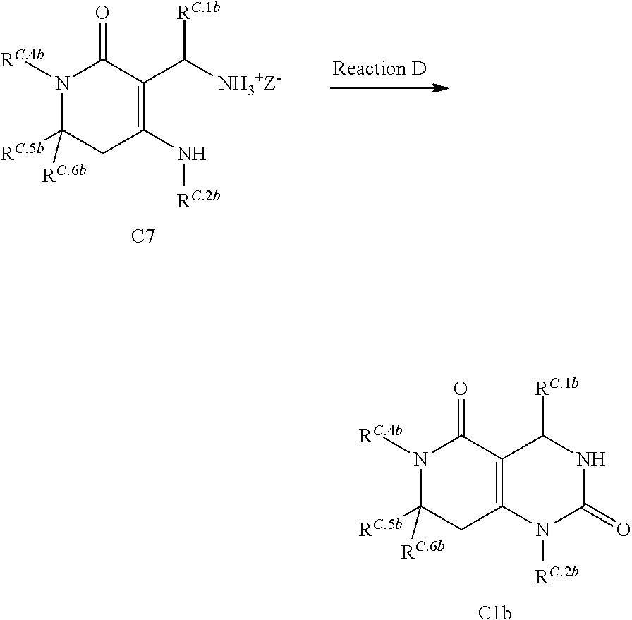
N1([RC.4b])C([RC.5b])([RC.6b])CC(N[RC.2b])=C(C([NH3+Z-])[RC.1b])C1=O.[C7].N1([RC.4b])C([RC.5b])([RC.6b])CC2=C(C1=O)C([RC.1b])NC(=O)N2[RC.2b].[C1b]
